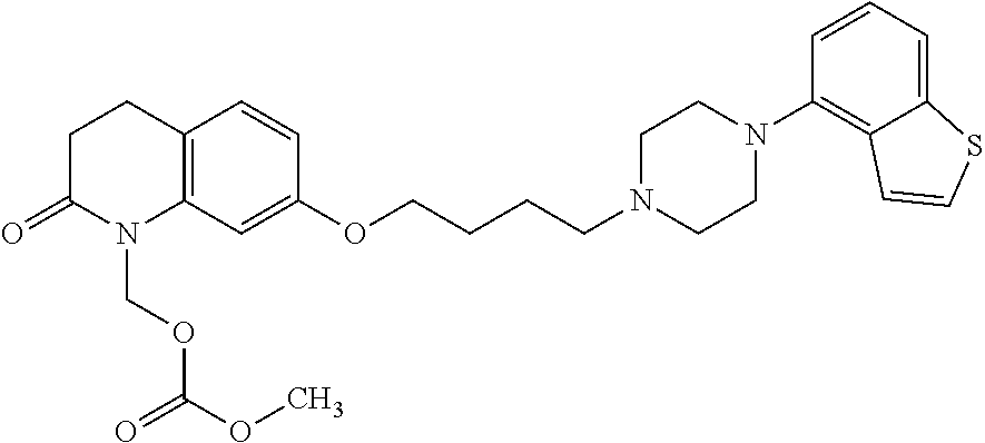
C12=C(C=C(OCCCCN3CCN(C4=C5C(=CC=C4)SC=C5)CC3)C=C1)N(COC(OC)=O)C(=O)CC2
